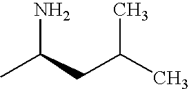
CC(CC(C)C)N
